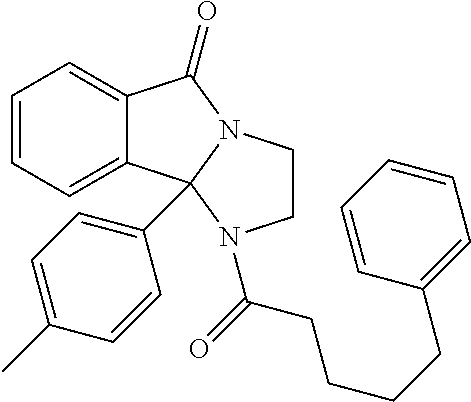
C1=CC=C2C(=C1)C1(C3=CC=C(C)C=C3)N(C2=O)CCN1C(=O)CCCCC1=CC=CC=C1
